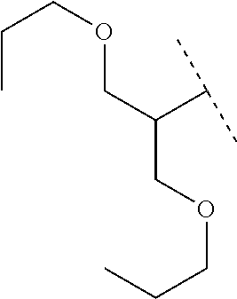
C(COCCC)(COCCC)C(C)C
